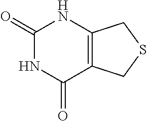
C1(=O)NC(=O)C2=C(N1)CSC2
